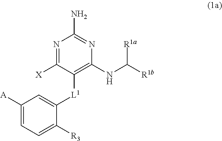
[R1a]C(NC1=C([L1]C2=CC([A])=CC=C2[R3])C([X])=NC(N)=N1)[R1b]
